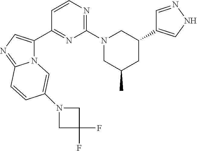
C1(C2=CNN=C2)CN(C2=NC=CC(C3=CN=C4N3C=C(N3CC(F)(F)C3)C=C4)=N2)CC(C)C1
